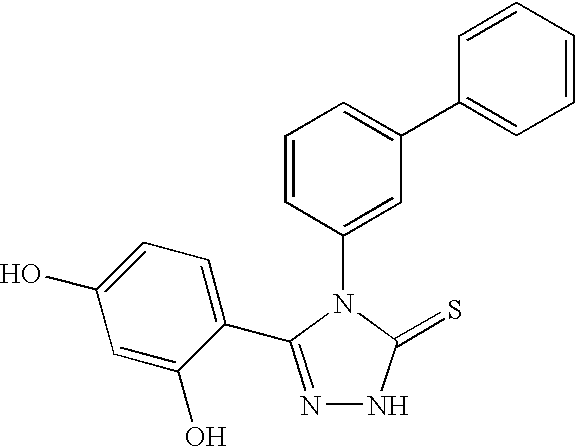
C1=CC(N2C(=S)NN=C2C2=CC=C(O)C=C2O)=CC(C2=CC=CC=C2)=C1
